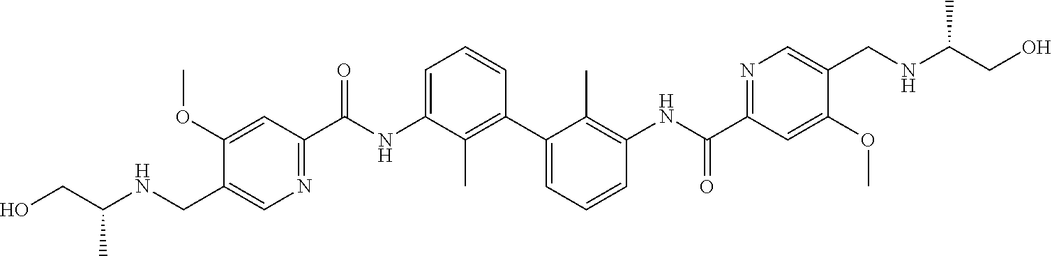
C1(OC)=CC(C(NC2=CC=CC(C3=CC=CC(NC(C4=NC=C(CNC(CO)C)C(OC)=C4)=O)=C3C)=C2C)=O)=NC=C1CNC(CO)C
